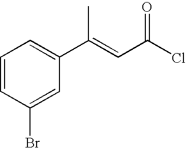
C1=CC(Br)=CC(C(=CC(Cl)=O)C)=C1
